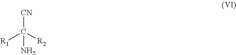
C(N)([R2])([R1])[CN]
